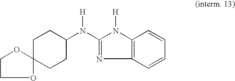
C1C2(CCC(N(C3=NC4=C(N3[H])C=CC=C4)[H])C1)OCCO2
